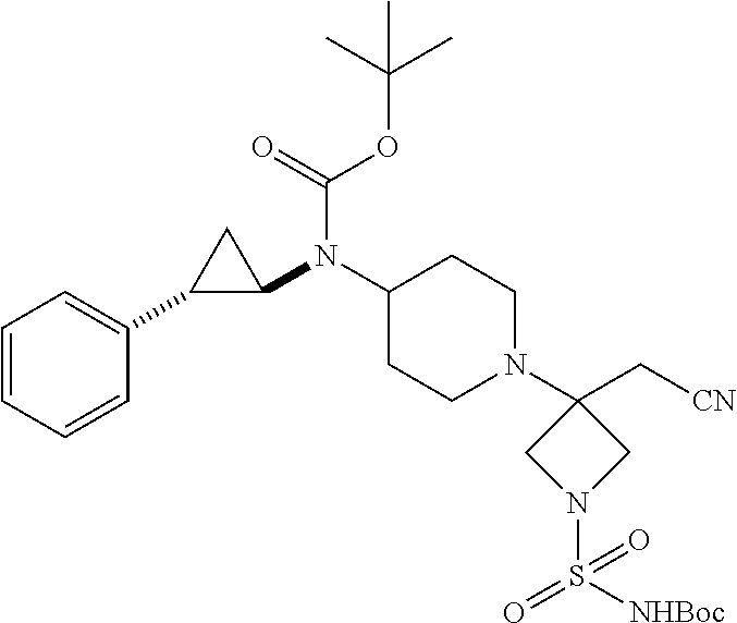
C1(N(C2C(C3=CC=CC=C3)C2)C(OC(C)(C)C)=O)CCN(C2(C[CN])CN(S([NHBoc])(=O)=O)C2)CC1
